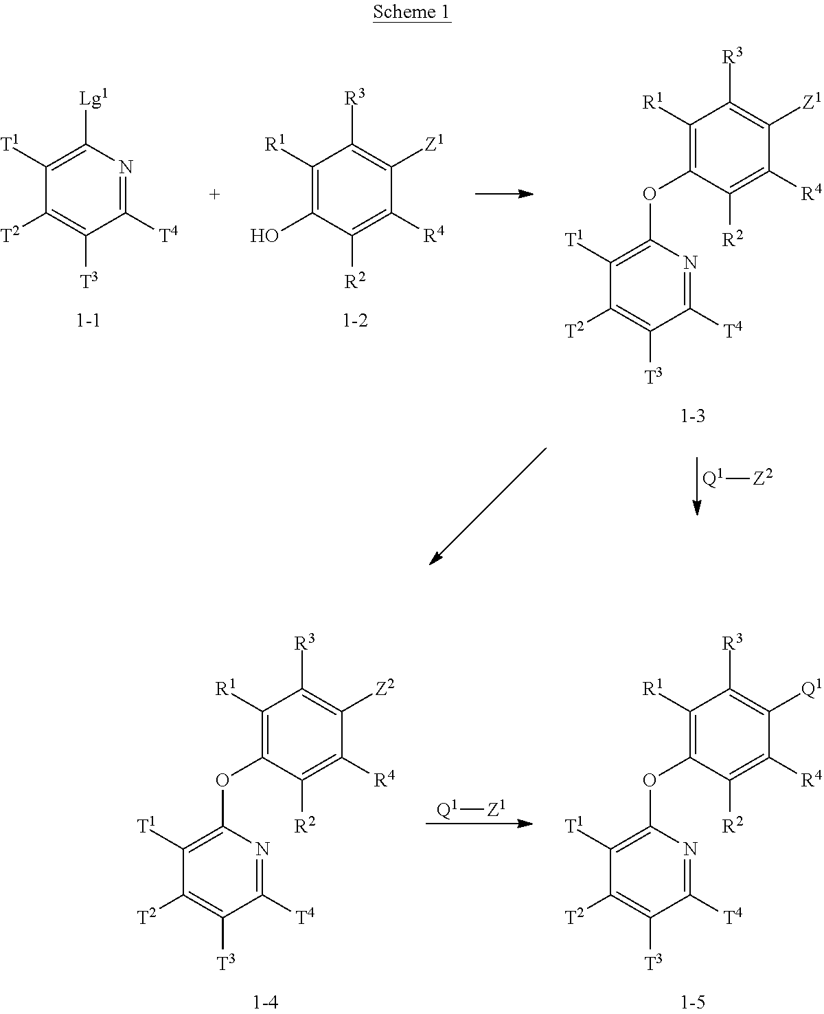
C1([T1])=C([Lg1])N=C([T4])C([T3])=C1[T2].C1([R1])=C(O)C([R2])=C([R4])C([Z1])=C1[R3].C1([R1])=C(OC2=C([T1])C([T2])=C([T3])C([T4])=N2)C([R2])=C([R4])C([Z1])=C1[R3].[Q1][Z2].C1([R1])=C(OC2=C([T1])C([T2])=C([T3])C([T4])=N2)C([R2])=C([R4])C([Q1])=C1[R3].C1([R1])=C(OC2=C([T1])C([T2])=C([T3])C([T4])=N2)C([R2])=C([R4])C([Z2])=C1[R3].[Q1][Z1]
